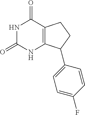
C12=C(CCC1C1=CC=C(F)C=C1)C(=O)NC(=O)N2
